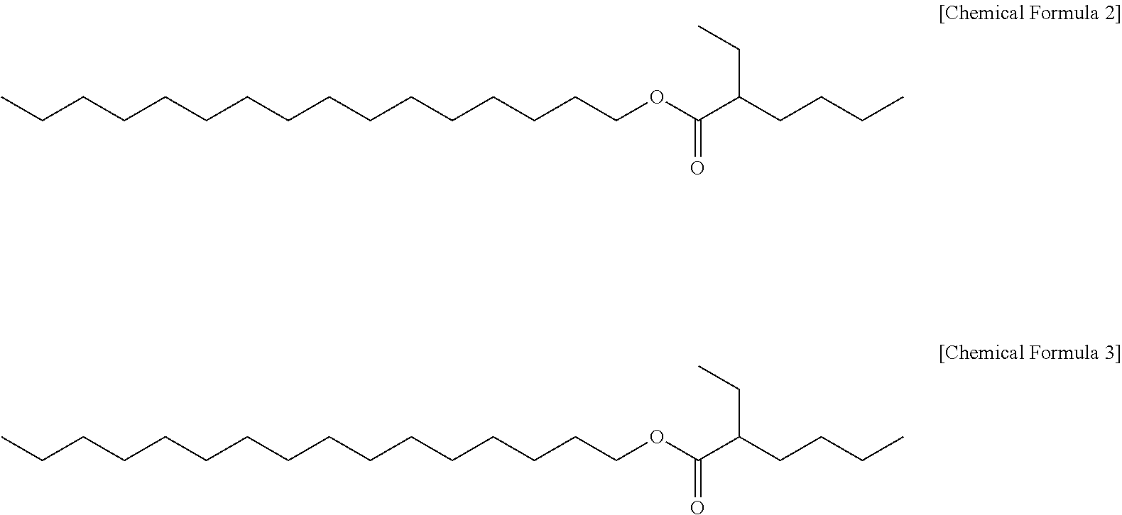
CCCCCCCCCCCCCCCCOC(C(CCCC)CC)=O.CCCCCCCCCCCCCCCCOC(C(CCCC)CC)=O
